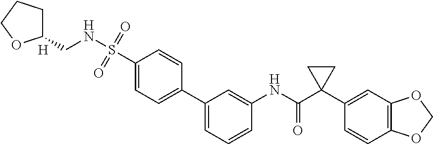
C1=CC=C(C2=CC=C(S(NCC3CCCO3)(=O)=O)C=C2)C=C1NC(C1(C2=CC3=C(C=C2)OCO3)CC1)=O.[H]
